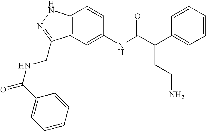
C12=C(C=C(NC(C(C3=CC=CC=C3)CCN)=O)C=C1)C(CNC(=O)C1=CC=CC=C1)=NN2
